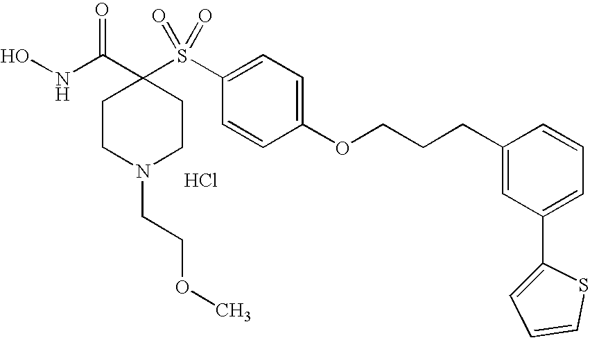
Cl.N(C(C1(S(C2=CC=C(OCCCC3=CC(C4=CC=CS4)=CC=C3)C=C2)(=O)=O)CCN(CCOC)CC1)=O)O
